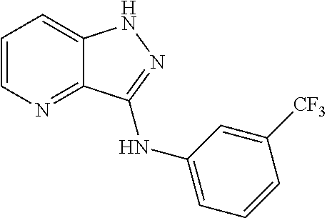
C1=CN=C2C(=C1)NN=C2NC1=CC=CC([CF3])=C1
